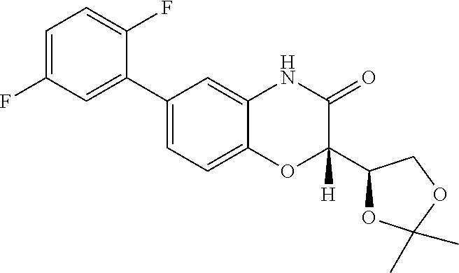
C1=C(F)C=C(C2=CC=C3C(=C2)NC(=O)C(C2OC(C)(C)OC2)([H])O3)C(F)=C1
